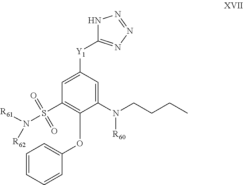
C1=C([Y1]C2=NN=NN2)C=C(N(CCCC)[R60])C(OC2=CC=CC=C2)=C1S(N([R61])[R62])(=O)=O
